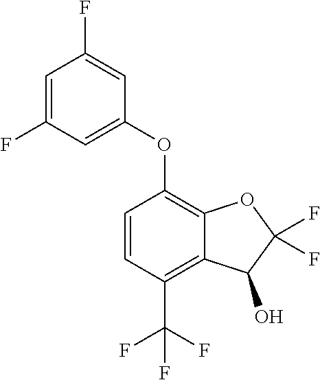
C1=CC(C(F)(F)F)=C2C(=C1OC1=CC(F)=CC(F)=C1)OC(F)(F)C2O
